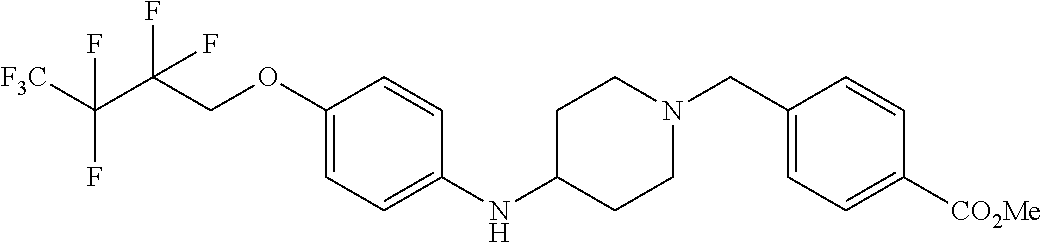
FC([F3C])(F)C(COC1=CC=C(NC2CCN(CC3=CC=C([CO2Me])C=C3)CC2)C=C1)(F)F
